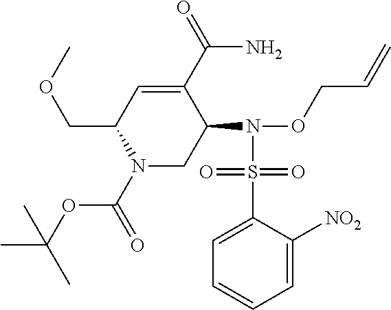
C1(COC)N(C(=O)OC(C)(C)C)CC(N(OCC=C)S(C2=CC=CC=C2[NO2])(=O)=O)C(C(N)=O)=C1
